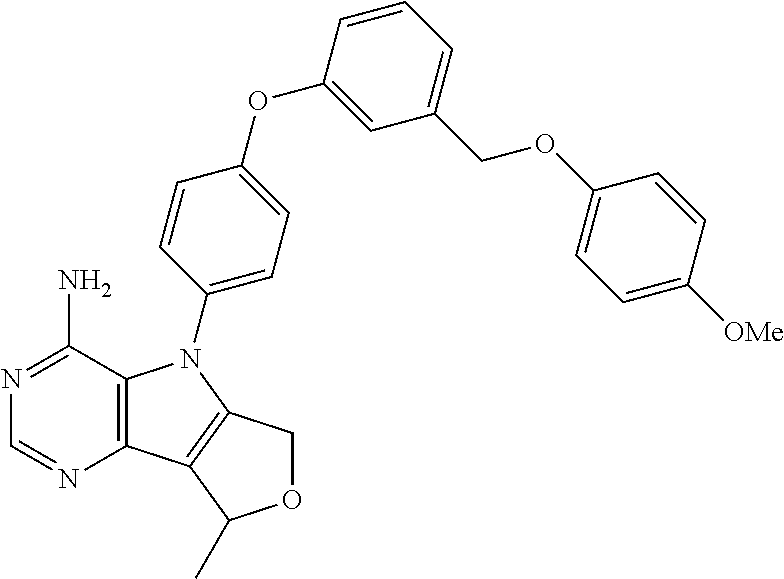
C12=C(C(N)=NC=N1)N(C1=CC=C(OC3=CC(COC4=CC=C([OMe])C=C4)=CC=C3)C=C1)C1=C2C(C)OC1
